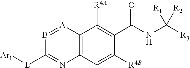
C12=C(C=C([R4B])C(C(NC([R3])([R1])[R2])=O)=C1[R4A])N=C([L][Ar1])B=[A]2
